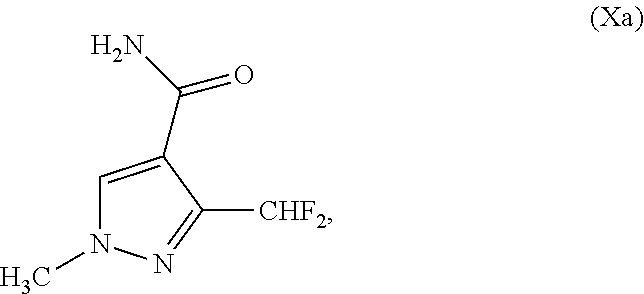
C1=C(C(N)=O)C([CHF2])=NN1C
